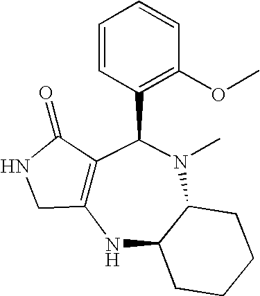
C12=C(NC3C(N(C)C1C1=C(OC)C=CC=C1)CCCC3)CNC2=O
